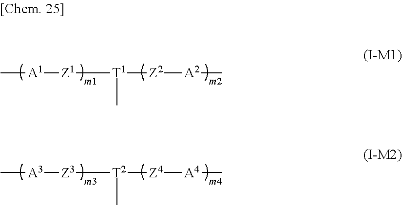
C[A1][Z1][T1]([Z2][A2]C)C.C[A3][Z3][T2]([Z4][A4]C)C
